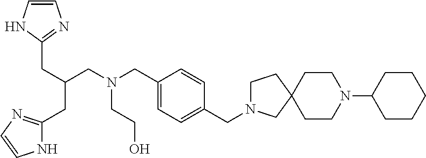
C1=CNC(CC(CC2=NC=CN2)CN(CC2=CC=C(CN3CCC4(C3)CCN(C3CCCCC3)CC4)C=C2)CCO)=N1
